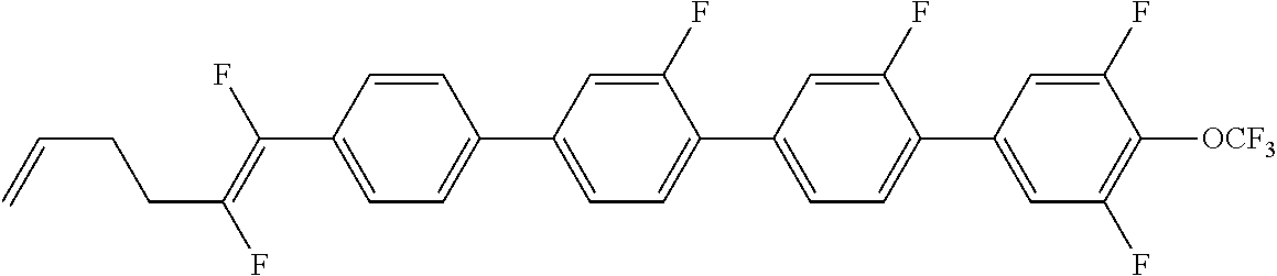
C(C1=CC=C(C2=CC=C(C3=CC=C(C4=CC(F)=C([OCF3])C(F)=C4)C(F)=C3)C(F)=C2)C=C1)(=C(F)CCC=C)F
